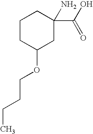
C1CC(OCCCC)CC(N)(C(O)=O)C1
